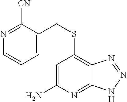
C1=C(N)N=C2C(=C1SCC1=CC=CN=C1[CN])N=NN2
